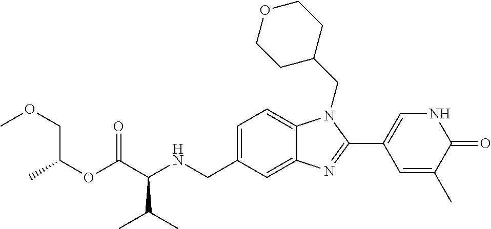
C(OC(C(NCC1=CC=C2C(=C1)N=C(C1=CNC(=O)C(C)=C1)N2CC1CCOCC1)C(C)C)=O)(COC)C
